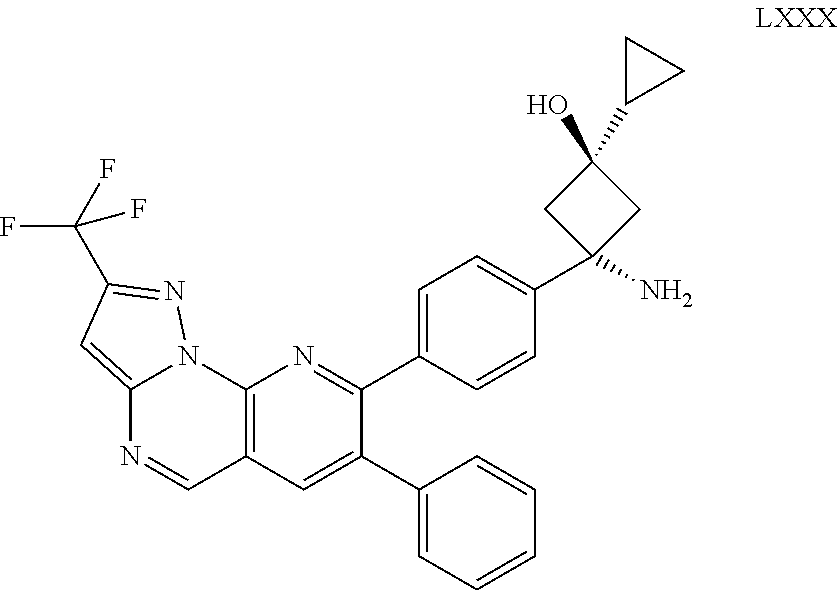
C12=CC(C(F)(F)F)=NN1C1=C(C=N2)C=C(C2=CC=CC=C2)C(C2=CC=C(C3(N)CC(O)(C4CC4)C3)C=C2)=N1
